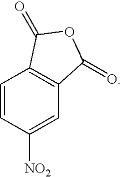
C1=CC([NO2])=CC2=C1C(=O)OC2=O
